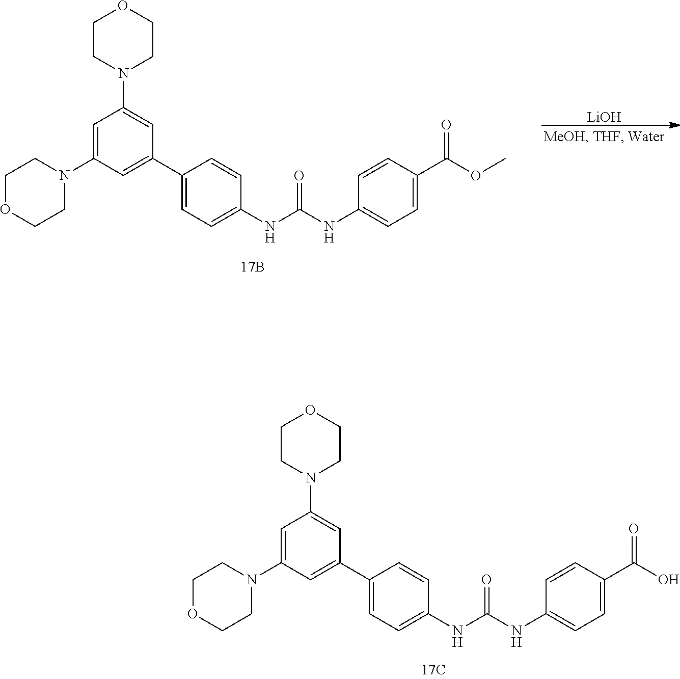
C1CN(C2=CC(C3=CC=C(NC(NC4=CC=C(C(=O)OC)C=C4)=O)C=C3)=CC(N3CCOCC3)=C2)CCO1.[LiOH].C1CN(C2=CC(C3=CC=C(NC(NC4=CC=C(C(=O)O)C=C4)=O)C=C3)=CC(N3CCOCC3)=C2)CCO1
